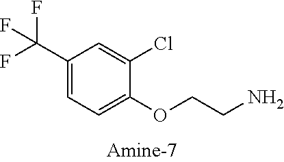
C1(C(F)(F)F)=CC=C(OCCN)C(Cl)=C1
